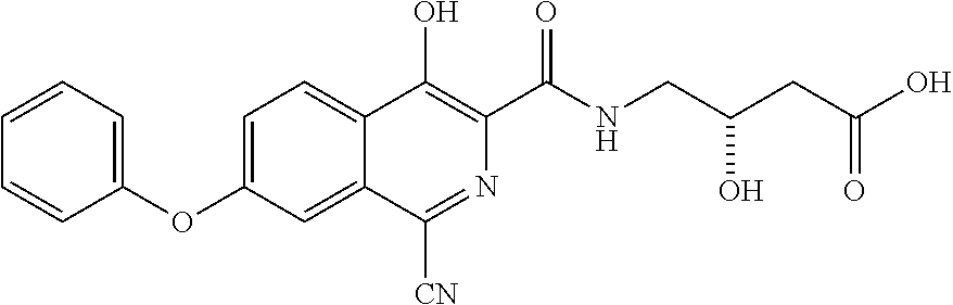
C1=CC=C(OC2=CC=C3C(=C2)C([CN])=NC(C(NCC(CC(O)=O)O)=O)=C3O)C=C1
